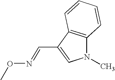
CON=CC1=CN(C)C2=C1C=CC=C2
